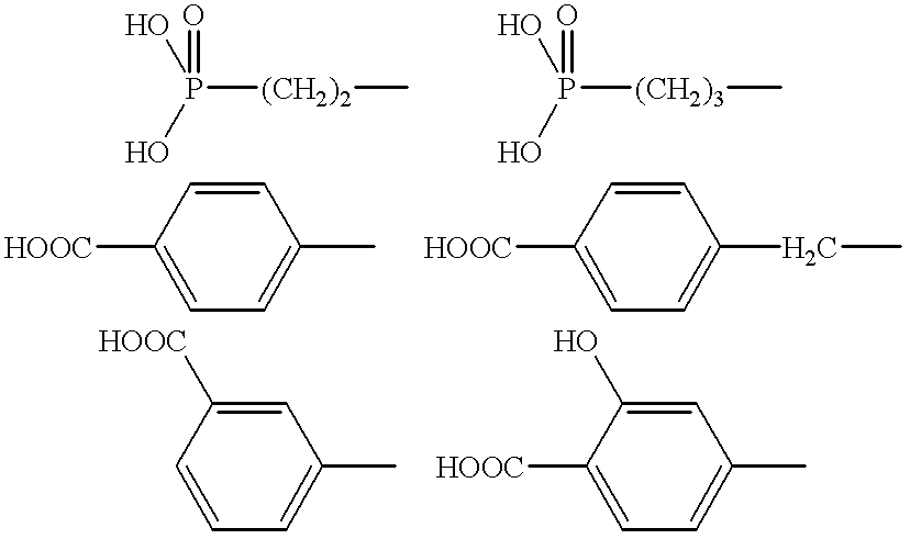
P([(CH2)2]C)(O)(O)=O.P([(CH2)3]C)(O)(O)=O.C1([HOOC])=CC=C(C)C=C1.C1([HOOC])=CC=C(CC)C=C1.C1=CC=C(C)C=C1[HOOC].C1([HOOC])=CC=C(C)C=C1O
